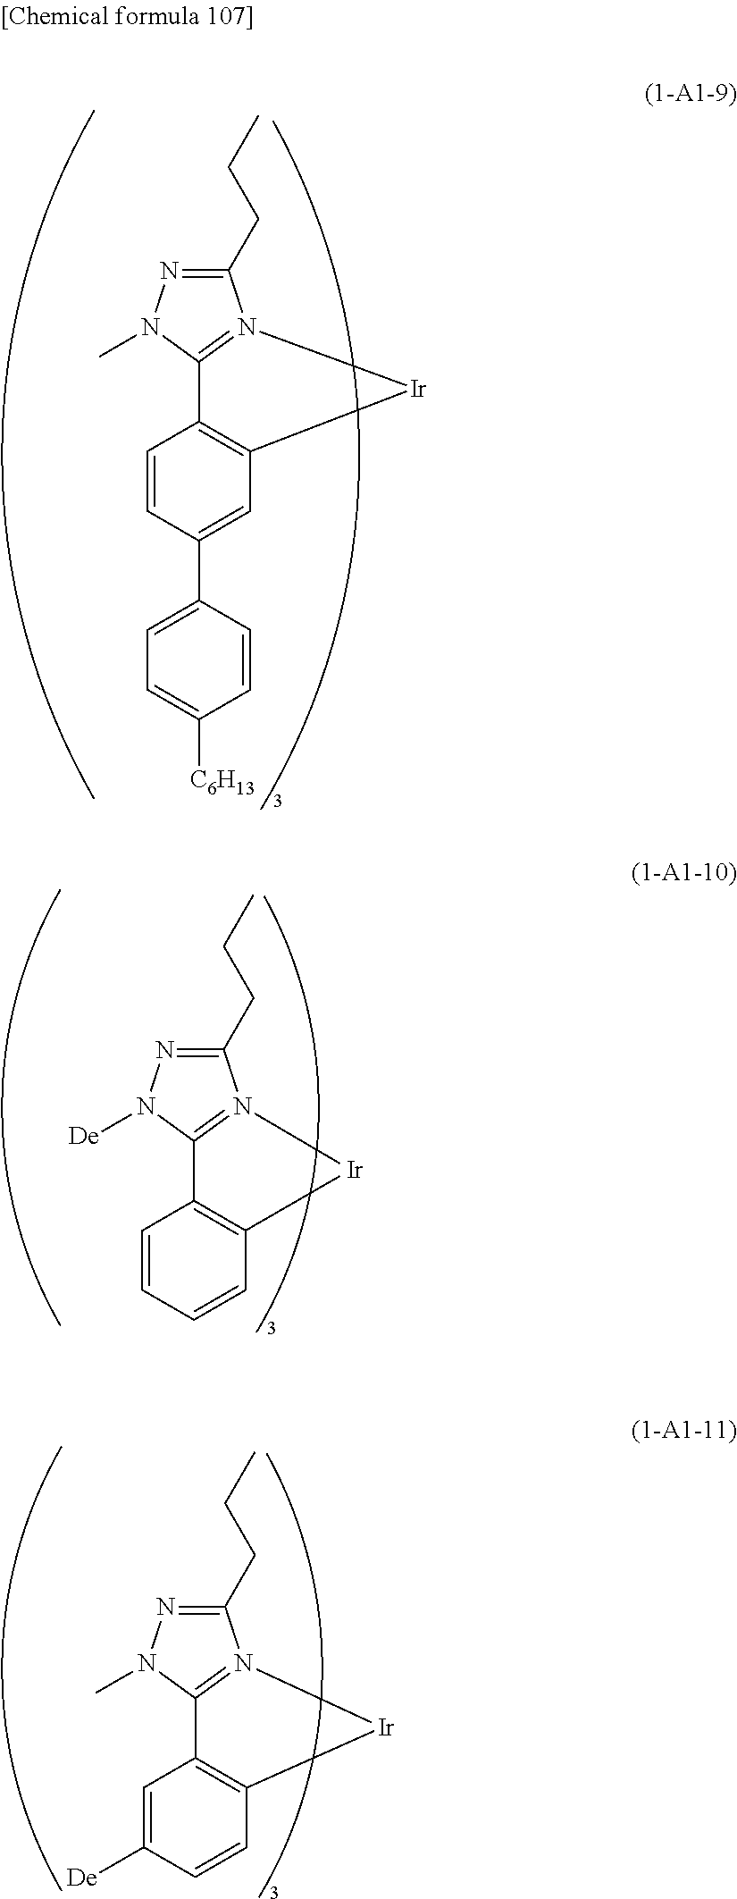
C1(CCC)=NN(C)C2=N1[Ir]C1=C2C=CC(C2=CC=C([C6H13])C=C2)=C1.C1(CCC)=NN([De])C2=N1[Ir]C1=C2C=CC=C1.C1(CCC)=NN(C)C2=N1[Ir]C1=C2C=C([De])C=C1
